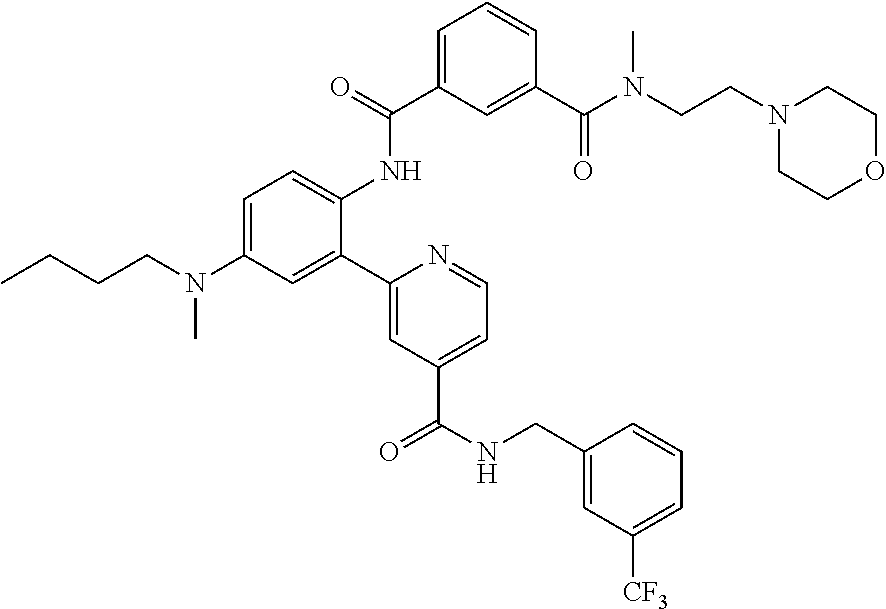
C1=C(N(CCCC)C)C=C(C2=CC(C(NCC3=CC([CF3])=CC=C3)=O)=CC=N2)C(NC(C2=CC=CC(C(N(CCN3CCOCC3)C)=O)=C2)=O)=C1
